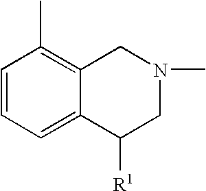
C1=CC=C2C(=C1C)CN(C)CC2[R1]
